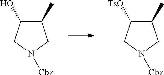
C1(C)C(O)CN([Cbz])C1.C1(C)C([TsO])CN([Cbz])C1
